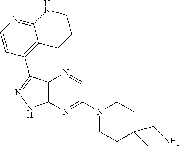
C12=C(N=C(N3CCC(CN)(C)CC3)C=N1)NN=C2C1=C2C(=NC=C1)NCCC2
